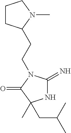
N1C(=N)N(CCC2CCCN2C)C(=O)C1(C)CC(C)C
